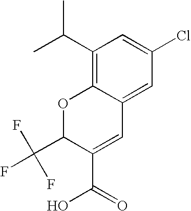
C1(C(O)=O)=CC2=CC(Cl)=CC(C(C)C)=C2OC1C(F)(F)F
